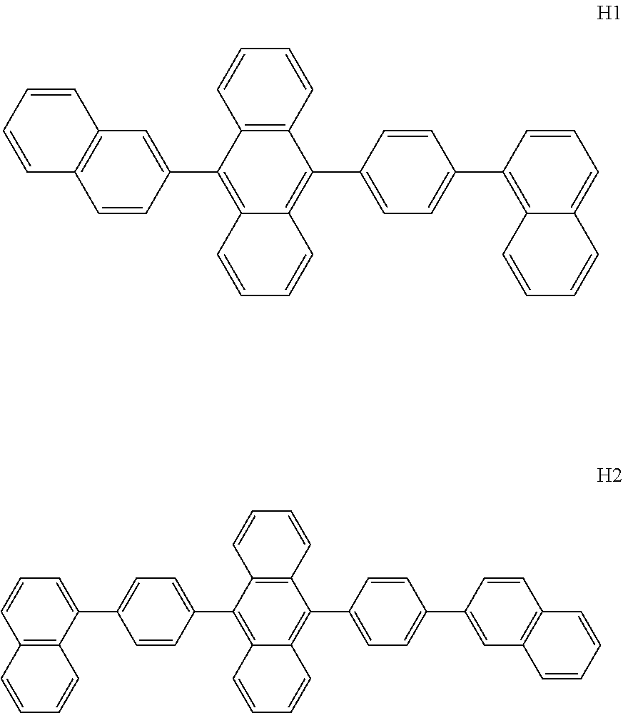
C1=CC=CC2=C1C=CC(C1=C3C(=C(C4=CC=C(C5=C6C(=CC=C5)C=CC=C6)C=C4)C4=C1C=CC=C4)C=CC=C3)=C2.C12=C(C(C3=CC=C(C4=C5C(=C(C6=CC=C(C7=CC8=C(C=C7)C=CC=C8)C=C6)C6=C4C=CC=C6)C=CC=C5)C=C3)=CC=C1)C=CC=C2
